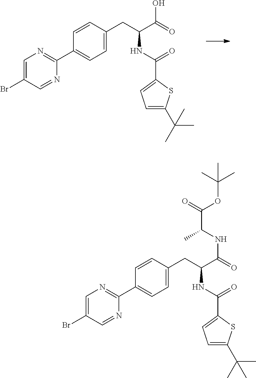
BrC1=CN=C(C2=CC=C(CC(NC(C3=CC=C(C(C)(C)C)S3)=O)C(O)=O)C=C2)N=C1.BrC1=CN=C(C2=CC=C(CC(NC(C3=CC=C(C(C)(C)C)S3)=O)C(NC(C(=O)OC(C)(C)C)C)=O)C=C2)N=C1
